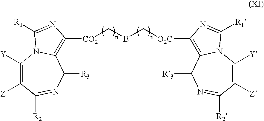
C1([Y])=C([Z])C([R2])=NC([R3])C2=C([CO2]CBC[O2C]C3=C4N(C([Y])=C([Z])C([R2])=NC4[R3])C([R1])=N3)N=C([R1])N12
